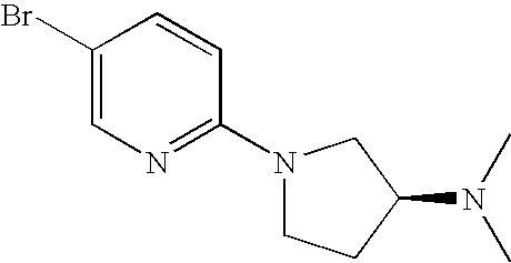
C1(Br)=CN=C(N2CCC(N(C)C)C2)C=C1
